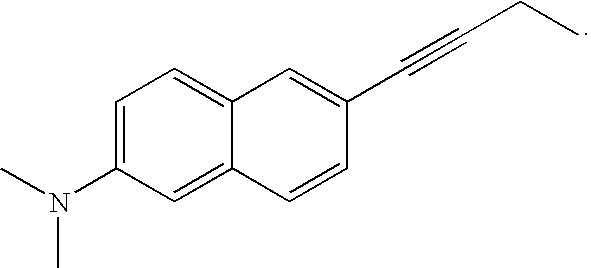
C1=C(N(C)C)C=C2C(=C1)C=C(C#CCC)C=C2
